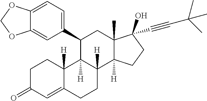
[H]C12C([H])(C(C3=CC=C4C(=C3)OCO4)CC3(C)C(O)(C#CC(C)(C)C)CCC31[H])C1([H])C(=CC(=O)CC1)CC2
